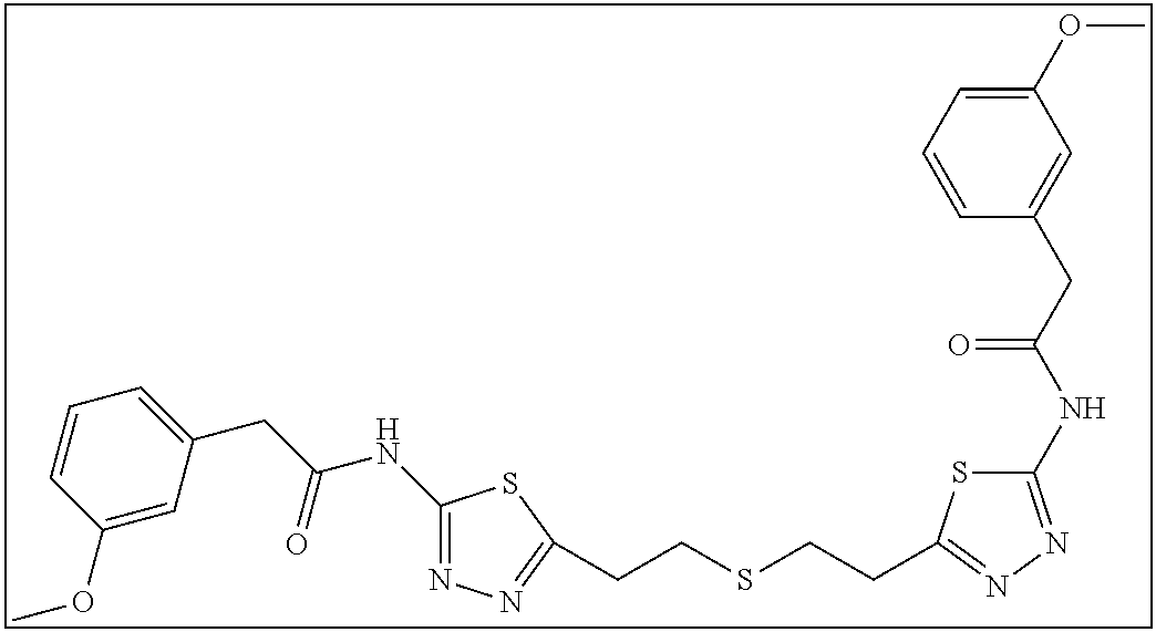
C1(NC(CC2=CC=CC(OC)=C2)=O)=NN=C(CCSCCC2=NN=C(NC(CC3=CC(OC)=CC=C3)=O)S2)S1
